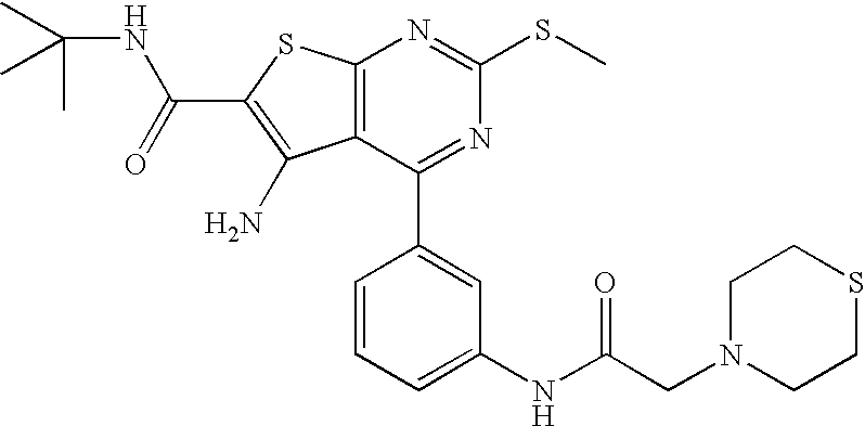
C12=C(C(C3=CC(NC(CN4CCSCC4)=O)=CC=C3)=NC(SC)=N1)C(N)=C(C(NC(C)(C)C)=O)S2
